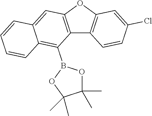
C12=C(OC3=C1C=CC(Cl)=C3)C=C1C(=C2B2OC(C)(C)C(C)(C)O2)C=CC=C1
